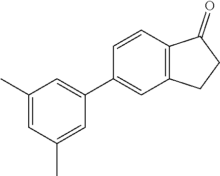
C1(C)=CC(C)=CC(C2=CC3=C(C=C2)C(=O)CC3)=C1
